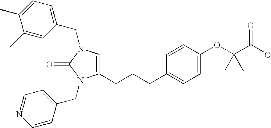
C1(CN2C(=O)N(CC3=CC=NC=C3)C(CCCC3=CC=C(OC(C(O)=O)(C)C)C=C3)=C2)=CC=C(C)C(C)=C1
